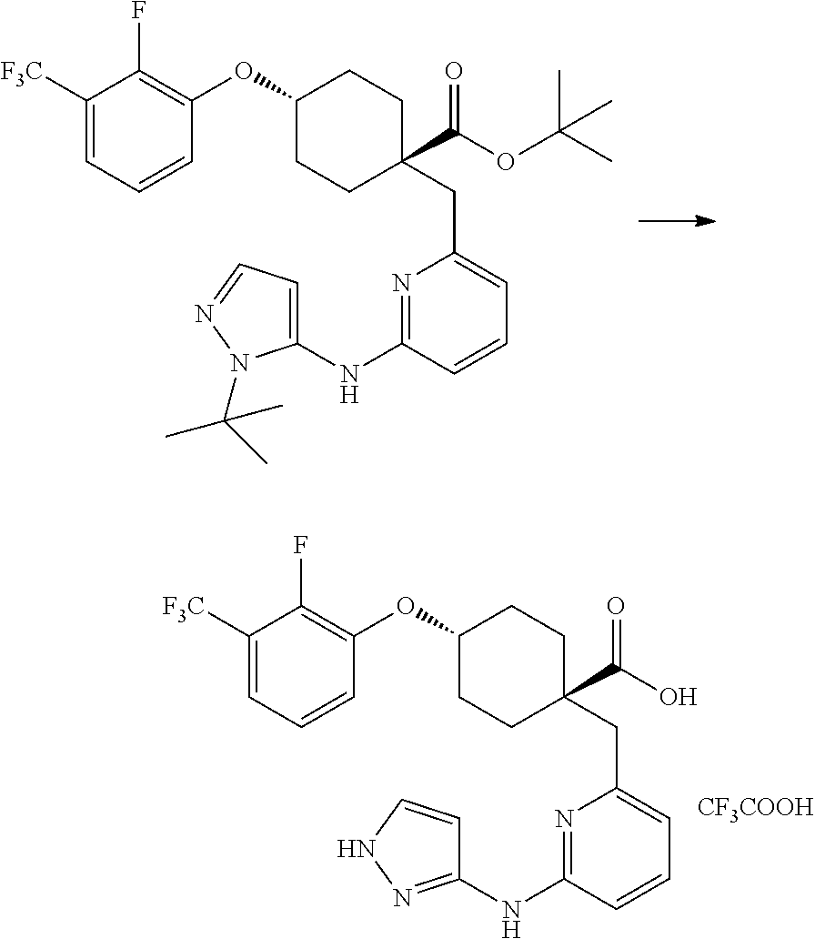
C1(OC2=C(F)C([F3C])=CC=C2)CCC(C(OC(C)(C)C)=O)(CC2=CC=CC(NC3=CC=NN3C(C)(C)C)=N2)CC1.C1(OC2=C(F)C([F3C])=CC=C2)CCC(C(O)=O)(CC2=CC=CC(NC3=NNC=C3)=N2)CC1.[CF3COOH]
